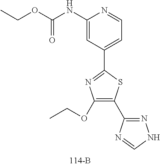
C1(C2=NNC=N2)=C(OCC)N=C(C2=CC=NC(NC(OCC)=O)=C2)S1
